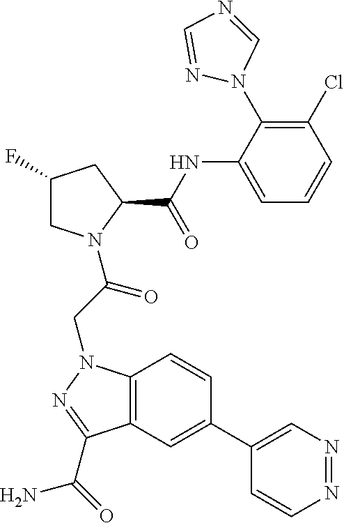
C1(F)CN(C(CN2C3=C(C=C(C4=CN=NC=C4)C=C3)C(C(N)=O)=N2)=O)C(C(NC2=CC=CC(Cl)=C2N2N=CN=C2)=O)C1
